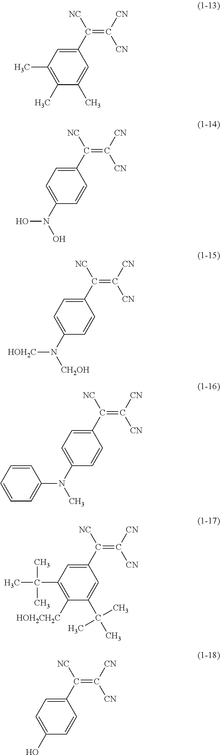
C1(C([NC])=C([CN])[CN])=CC(C)=C(C)C(C)=C1.C1(C([NC])=C([CN])[CN])=CC=C(N(O)O)C=C1.C1(C([NC])=C([CN])[CN])=CC=C(N([CH2OH])[HOH2C])C=C1.C1(C([NC])=C([CN])[CN])=CC=C(N(C)C2=CC=CC=C2)C=C1.C1(C([NC])=C([CN])[CN])=CC(C(C)(C)C)=C([HOH2CH2C])C(C(C)(C)C)=C1.C1(C([NC])=C([CN])[CN])=CC=C(O)C=C1
